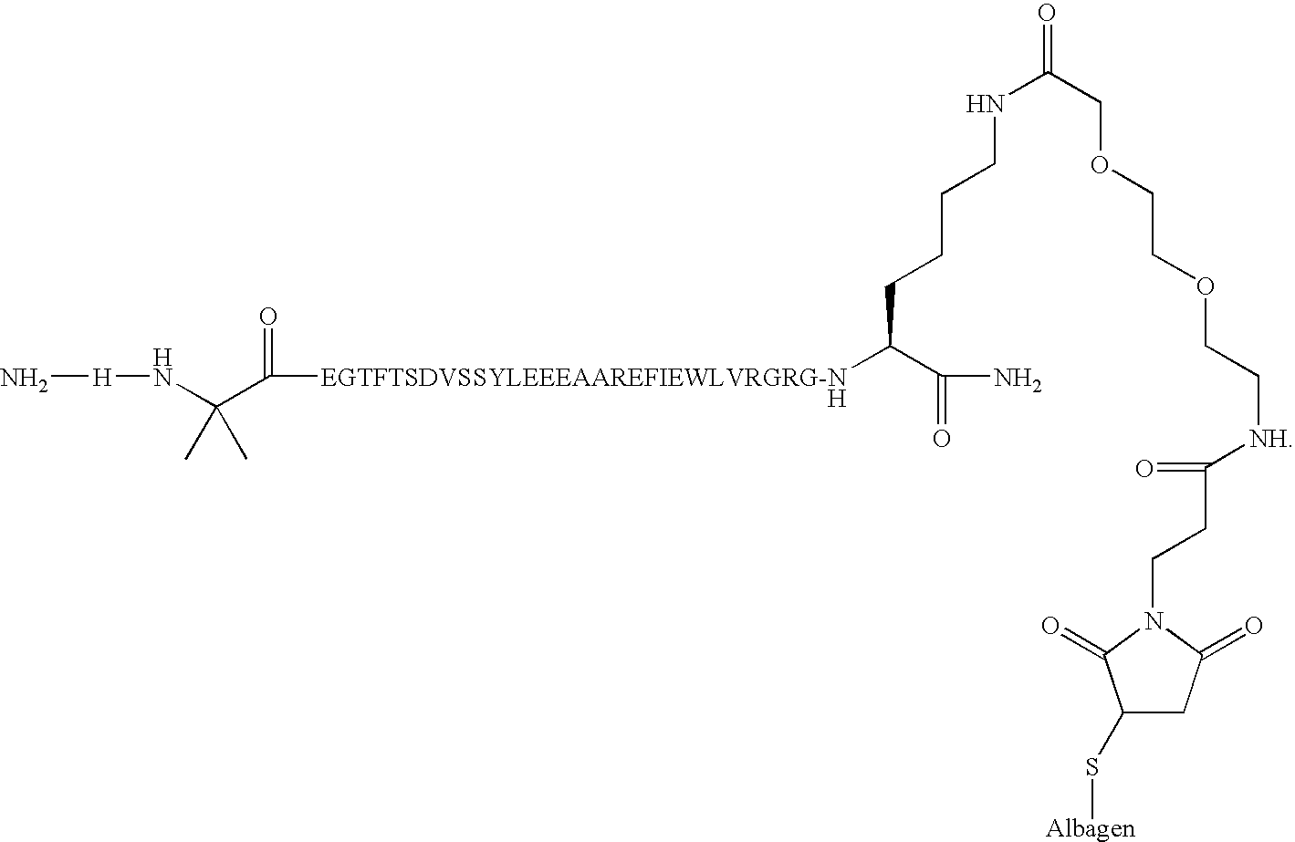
N[H]NC(C)(C)C(=O)[EGTFTSDVSSYLEEEAAREFIEWLVRGRG-NH]C(C(=O)N)CCCCNC(COCCOCC[NH]C(CCN1C(=O)CC(S[Albagen])C1=O)=O)=O
